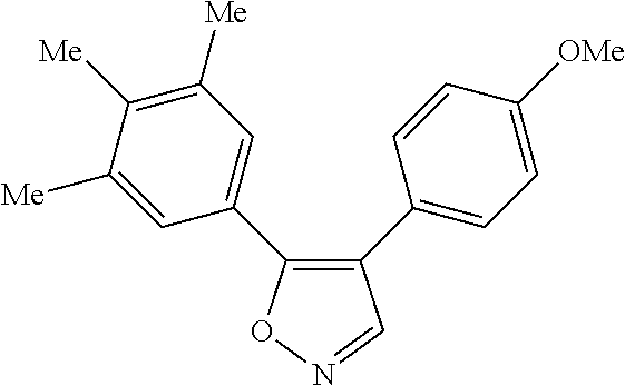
C1(C2=CC=C([OMe])C=C2)=C(C2=CC([Me])=C([Me])C([Me])=C2)ON=C1
